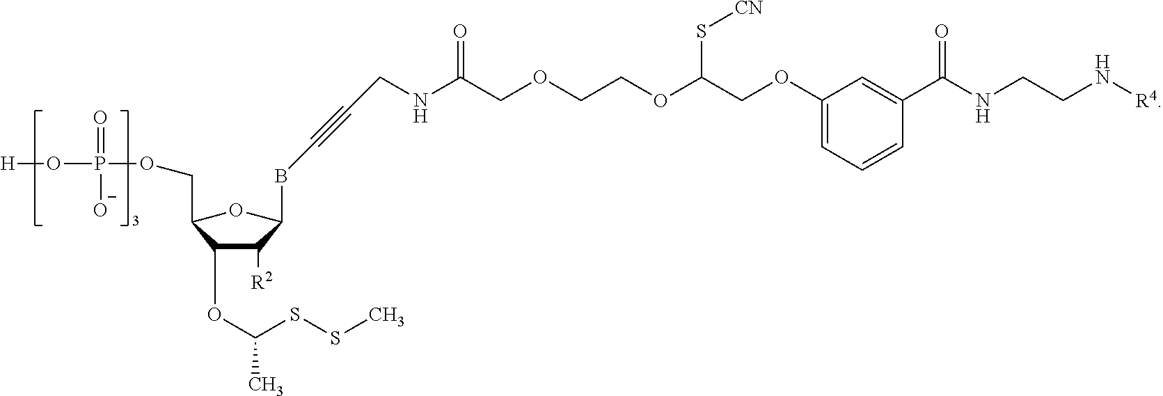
[H]OP(=O)([O-])OCC1OC(BC#CCNC(COCCOC(COC2=CC=CC(C(NCCN[R4])=O)=C2)S[CN])=O)C([R2])C1OC(SSC)C
